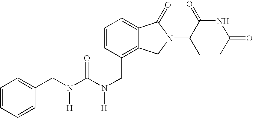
C1=CC(CN(C(=O)N(CC2=CC=CC=C2)[H])[H])=C2C(=C1)C(=O)N(C1CCC(=O)NC1=O)C2
